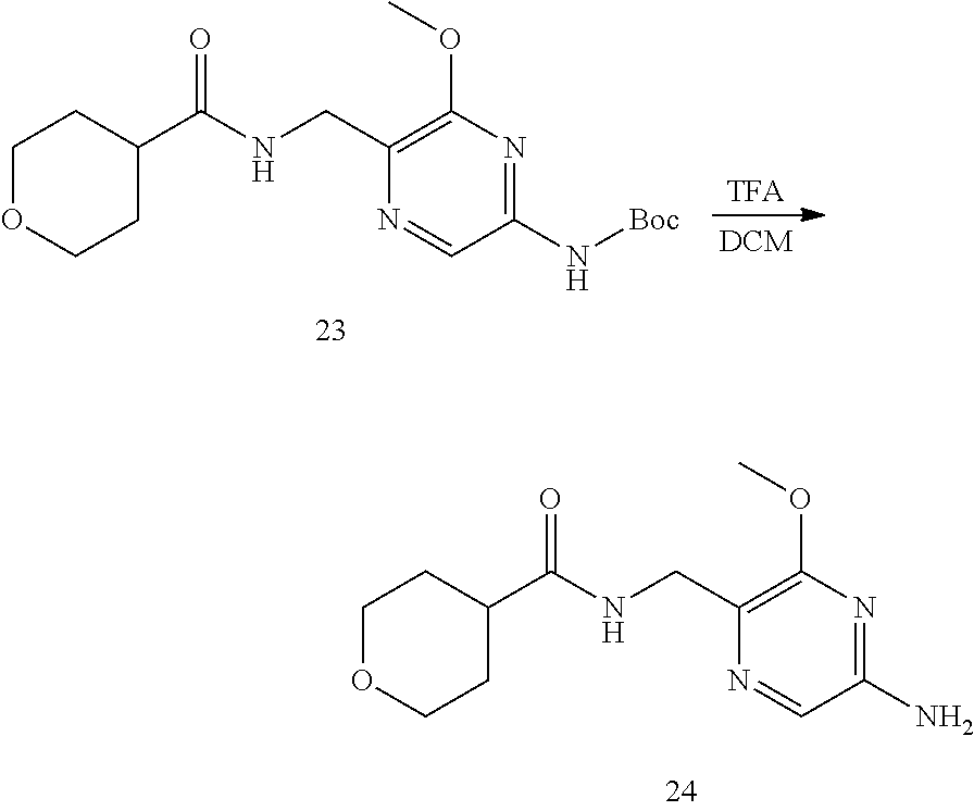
C1(CNC(C2CCOCC2)=O)=C(OC)N=C(N[Boc])C=N1.C1(CNC(C2CCOCC2)=O)=C(OC)N=C(N)C=N1
